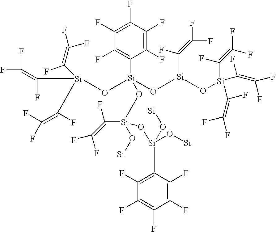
C1(F)=C(F)C(F)=C(F)C(F)=C1[Si](O[Si](O[Si])(C(=C(F)F)F)O[Si](C1=C(F)C(F)=C(F)C(F)=C1F)(O[Si])O[Si])(O[Si](C(=C(F)F)F)(C(F)=C(F)F)C(F)=C(F)F)O[Si](O[Si](C(=C(F)F)F)(C(F)=C(F)F)C(=C(F)F)F)C(F)=C(F)F
